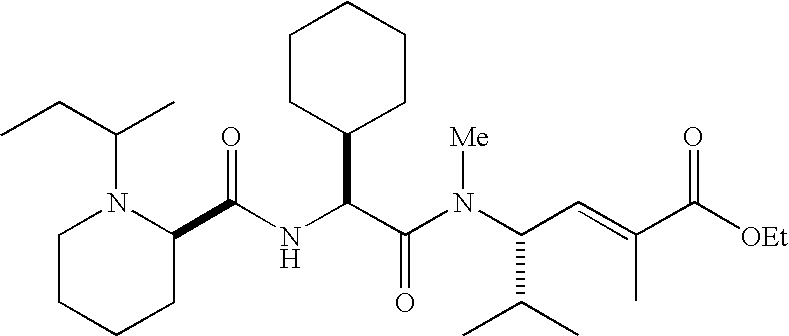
N(C(C(N(C(C(C)C)C=C(C)C([OEt])=O)[Me])=O)C1CCCCC1)C(C1N(C(C)CC)CCCC1)=O
